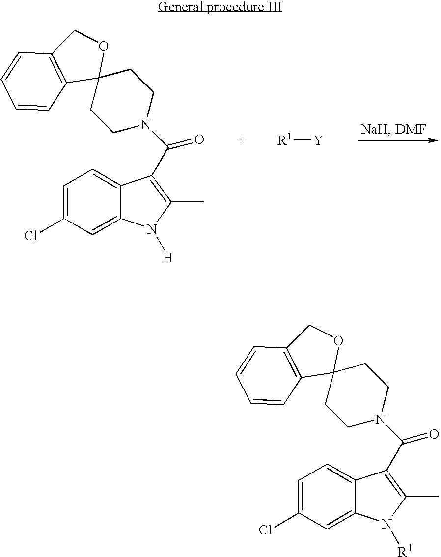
C1=C2C(=CC=C1Cl)C(C(N1CCC3(CC1)OCC1=C3C=CC=C1)=O)=C(C)N2[R1].C1=C2C(=CC=C1Cl)C(C(N1CCC3(CC1)OCC1=C3C=CC=C1)=O)=C(C)N2[H].[R1][Y]
